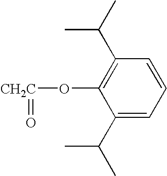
O([CH2C]=O)C1=C(C(C)C)C=CC=C1C(C)C
